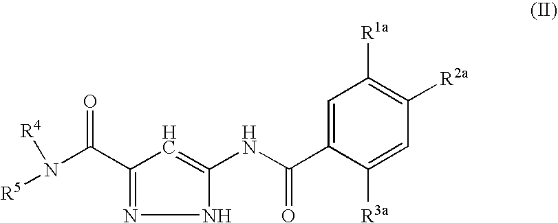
N1C(NC(C2=CC([R1a])=C([R2a])C=C2[R3a])=O)=CC(C(N([R5])[R4])=O)=N1
